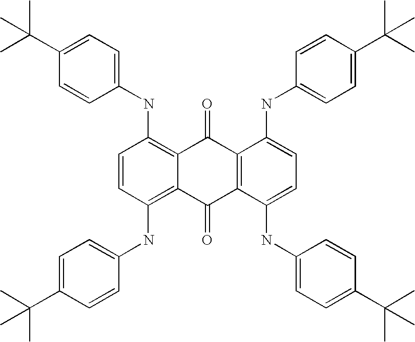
N(C1=C2C(=C(NC3=CC=C(C(C)(C)C)C=C3)C=C1)C(=O)C1=C(C2=O)C(NC2=CC=C(C(C)(C)C)C=C2)=CC=C1NC1=CC=C(C(C)(C)C)C=C1)C1=CC=C(C(C)(C)C)C=C1
